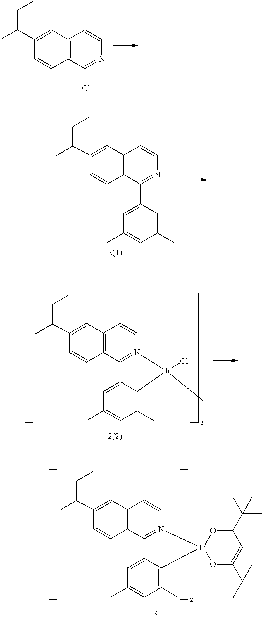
C1=CC(C(C)CC)=CC2=C1C(Cl)=NC=C2.C1=C(C2=NC=CC3=C2C=CC(C(C)CC)=C3)C=C(C)C=C1C.C1=C2C3=N(C=CC4=C3C=CC(C(C)CC)=C4)[Ir](Cl)(C)C2=C(C)C=C1C.C1=C2C3=N(C=CC4=C3C=CC(C(C)CC)=C4)[Ir]3(C2=C(C)C=C1C)OC(C(C)(C)C)=CC(C(C)(C)C)=O3
